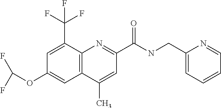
C1(C)=CC(C(NCC2=CC=CC=N2)=O)=NC2=C1C=C(OC(F)F)C=C2C(F)(F)F
